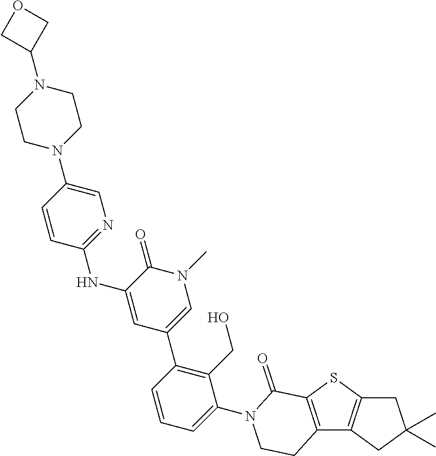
C12=C(C3=C(S1)C(=O)N(C1=CC=CC(C4=CN(C)C(=O)C(NC5=NC=C(N6CCN(C7COC7)CC6)C=C5)=C4)=C1CO)CC3)CC(C)(C)C2
